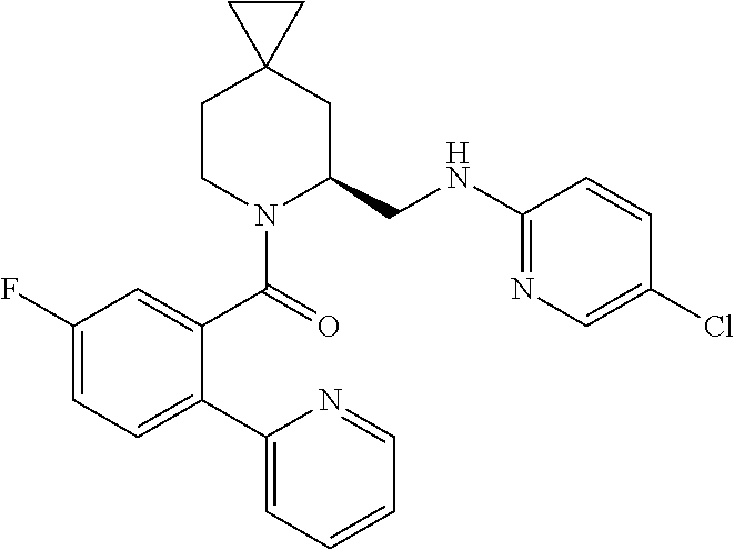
C1CN(C(=O)C2=CC(F)=CC=C2C2=CC=CC=N2)C(CNC2=NC=C(Cl)C=C2)CC12CC2
